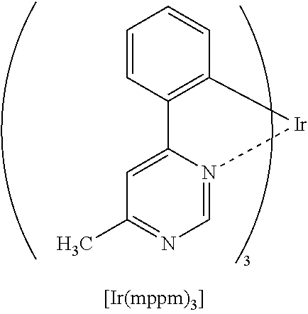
C12=CC(C)=NC=N1[Ir]C1=C2C=CC=C1
